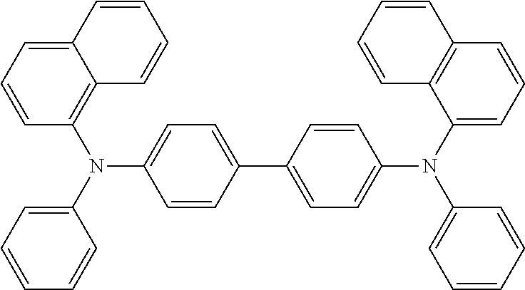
C1(C2=CC=C(N(C3=CC=CC4=C3C=CC=C4)C3=CC=CC=C3)C=C2)=CC=C(N(C2=C3C(=CC=C2)C=CC=C3)C2=CC=CC=C2)C=C1
